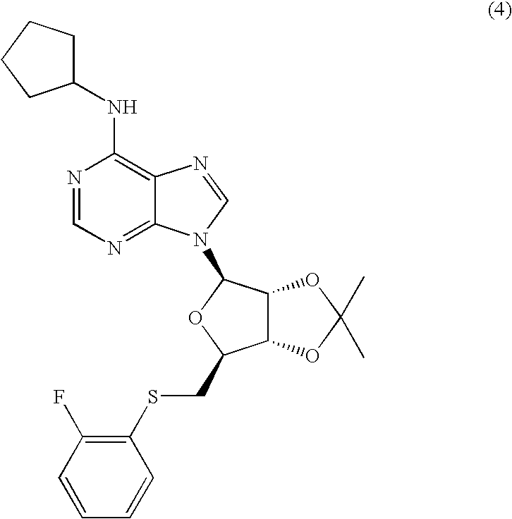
N1=CN=C2C(=C1NC1CCCC1)N=CN2C1C2C(C(CSC3=C(F)C=CC=C3)O1)OC(C)(C)O2
